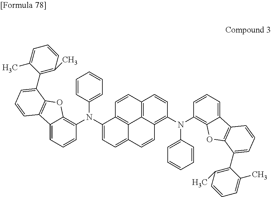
C1=CC(N(C2=CC=C3C4=C2C=CC2=C4C(=C(N(C4=C5C(=CC=C4)C4=C(O5)C(C5=C(C)C=CC=C5C)=CC=C4)C4=CC=CC=C4)C=C2)C=C3)C2=C3C(=CC=C2)C2=C(O3)C(C3=C(C)C=CC=C3C)=CC=C2)=CC=C1
